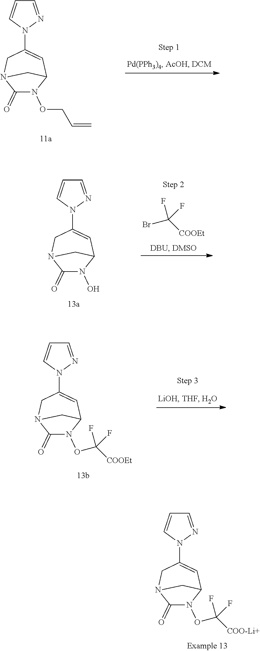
C1(=O)N(OCC=C)C2C=C(N3N=CC=C3)CN1C2.C1(=O)N(O)C2C=C(N3N=CC=C3)CN1C2.BrC([COOEt])(F)F.C1(=O)N(OC([COOEt])(F)F)C2C=C(N3N=CC=C3)CN1C2.C1(=O)N(OC([COO-Li+])(F)F)C2C=C(N3N=CC=C3)CN1C2
